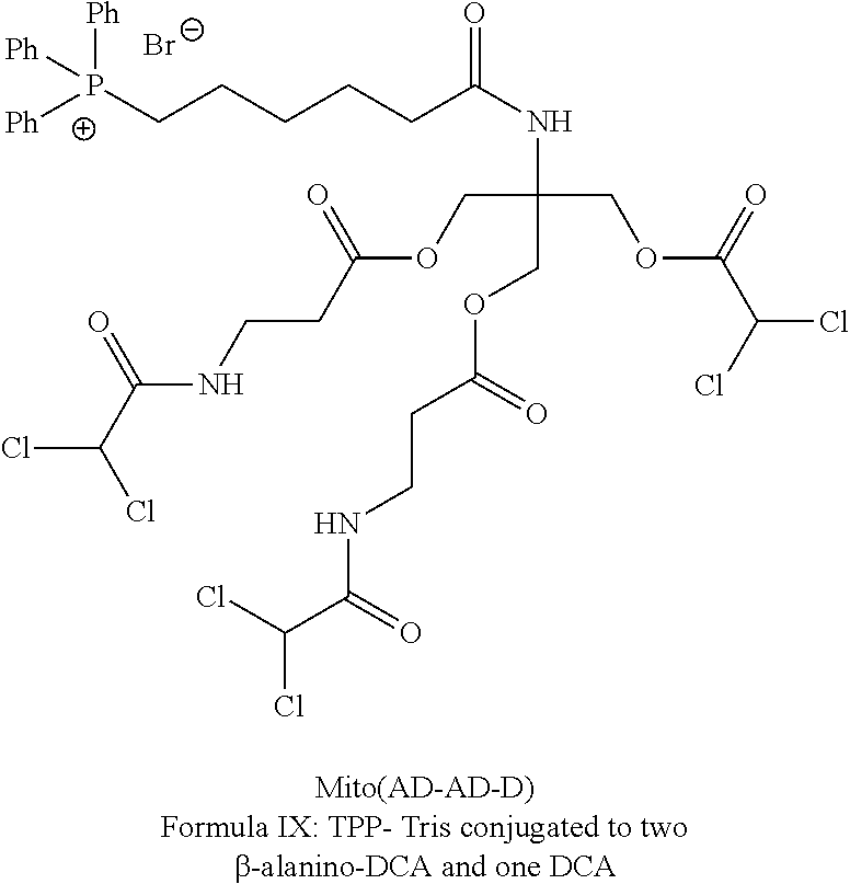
[Ph][P+](CCCCCC(NC(COC(C(Cl)Cl)=O)(COC(CCNC(=O)C(Cl)Cl)=O)COC(CCNC(C(Cl)Cl)=O)=O)=O)([Ph])[Ph].[Br-]
